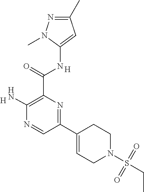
[H].C(C1=C(N)N=CC(C2=CCN(S(CC)(=O)=O)CC2)=N1)(=O)NC1=CC(C)=NN1C.[H]
